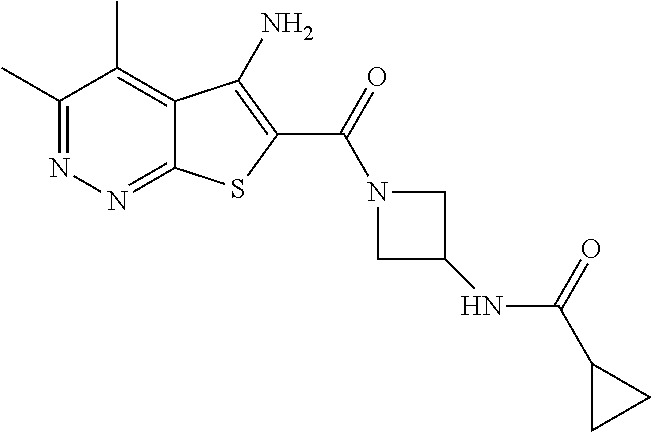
C1(C)=NN=C2C(=C1C)C(N)=C(C(=O)N1CC(NC(C3CC3)=O)C1)S2
